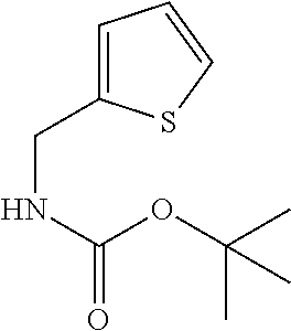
C(NC(OC(C)(C)C)=O)C1=CC=CS1
